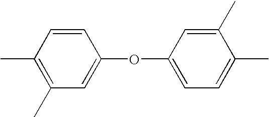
C1(OC2=CC=C(C)C(C)=C2)=CC(C)=C(C)C=C1
